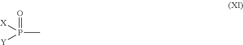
P(C)([X])([Y])=O
